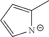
[N-]1C(C)=CC=C1
